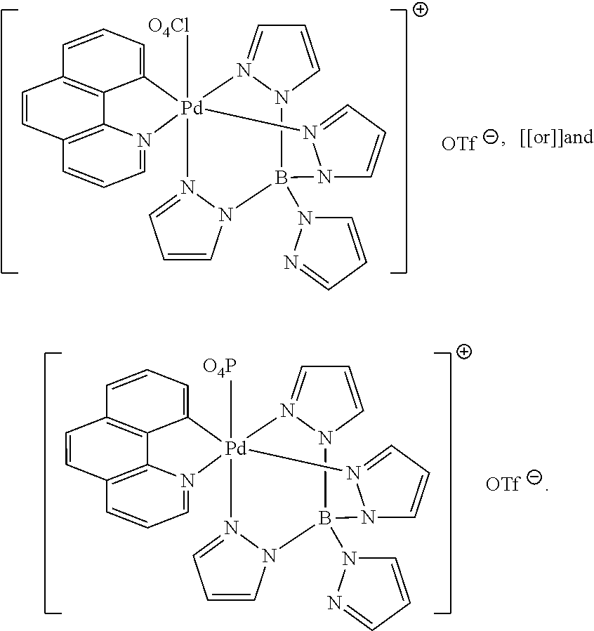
C1=CC=C2C3=C1C=CC1=C3N(=CC=C1)[Pd]213([O4P])N2=CC=CN2B(N2C=CC=N2)(N2N1=CC=C2)N1C=CC=N31.C1=CC=C2C3=C1C=CC1=C3N(=CC=C1)[Pd]213([O4Cl])N2=CC=CN2B(N2C=CC=N2)(N2N1=CC=C2)N1C=CC=N31
